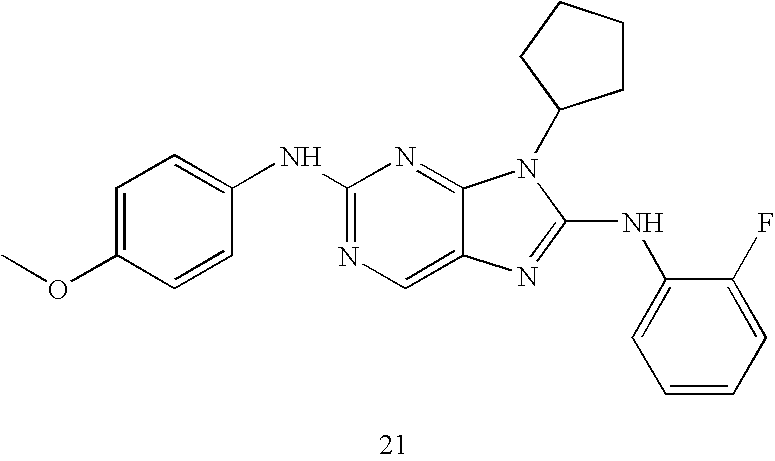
C1=C(OC)C=CC(NC2=NC=C3C(=N2)N(C2CCCC2)C(NC2=CC=CC=C2F)=N3)=C1
